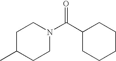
C1C(C)CCN(C(C2CCCCC2)=O)C1
